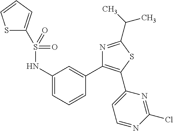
S(C1=CC=CS1)(NC1=CC=CC(C2=C(C3=CC=NC(Cl)=N3)SC(C(C)C)=N2)=C1)(=O)=O
